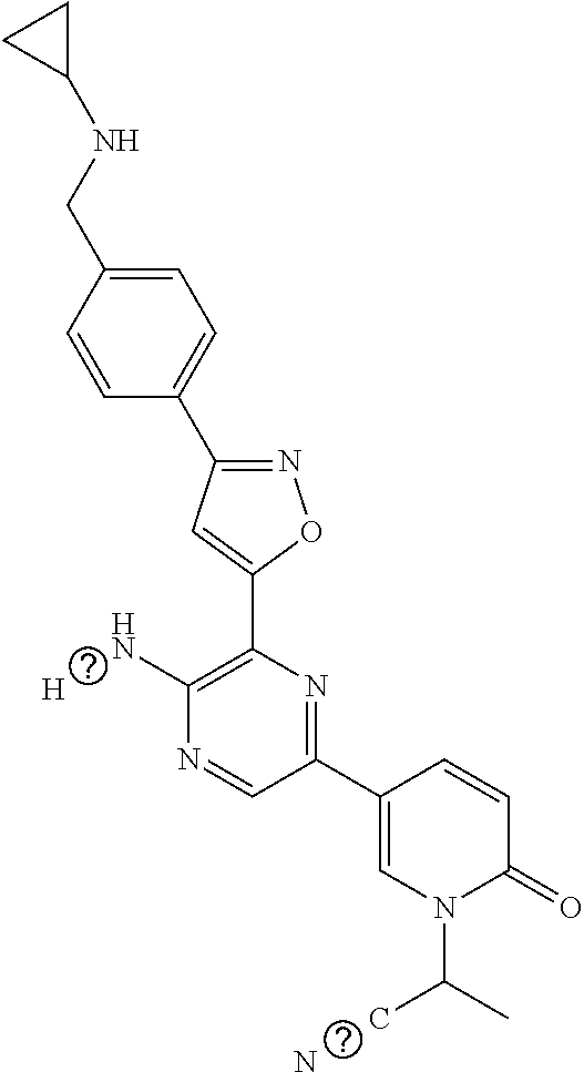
C1=CC(CNC2CC2)=CC=C1C1=NOC(C2=C(N)N=CC(C3=CN(C(C)C)C(=O)C=C3)=N2)=C1.[H].N
